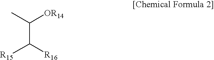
C(C(C)[OR14])([R15])[R16]
